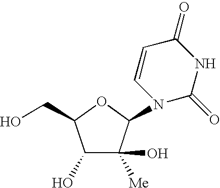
C1(O)C([Me])(O)C(N2C(=O)NC(=O)C=C2)OC1CO
